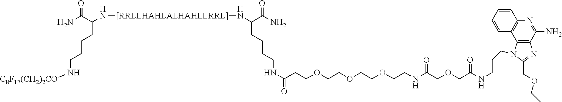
C12=C(C(N)=NC3=C1C=CC=C3)N=C(COCC)N2CCCNC(COCC(NCCOCCOCCOCCC(NCCCCC(C(N)=O)N[[RRLLHAHLALHAHLLRRL]]NC(CCCCN[C8F17(CH2)2CO])C(N)=O)=O)=O)=O
